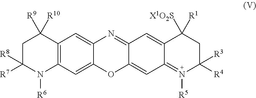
C1C([R8])([R7])N([R6])C2=C(C1([R9])[R10])C=C1C(=C2)OC2=CC3=N([R5])C([R3])([R4])CC([R1])([X1O2S])C3=CC2=N1
